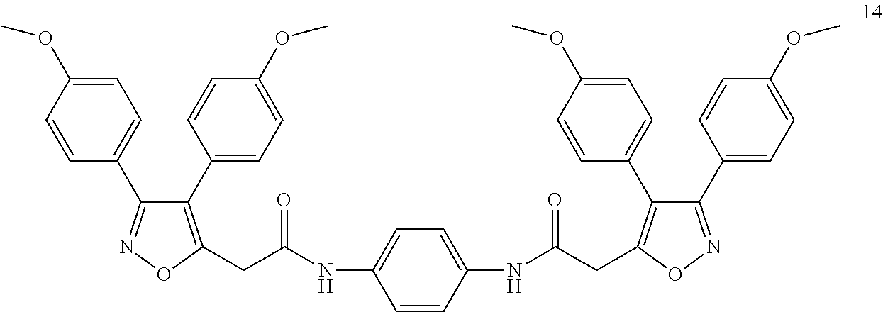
C1(C2=CC=C(OC)C=C2)=C(CC(=O)NC2=CC=C(NC(CC3=C(C4=CC=C(OC)C=C4)C(C4=CC=C(OC)C=C4)=NO3)=O)C=C2)ON=C1C1=CC=C(OC)C=C1
